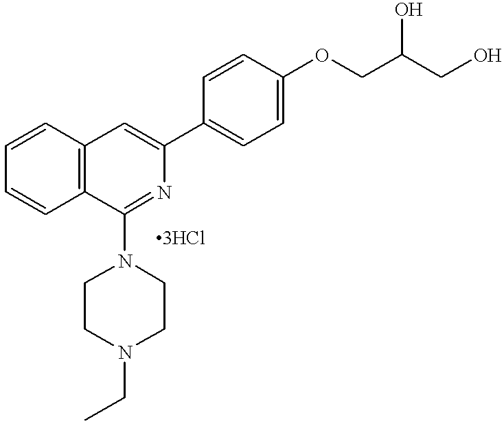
C1=CC2=C(C=C1)C(N1CCN(CC)CC1)=NC(C1=CC=C(OCC(O)CO)C=C1)=C2
